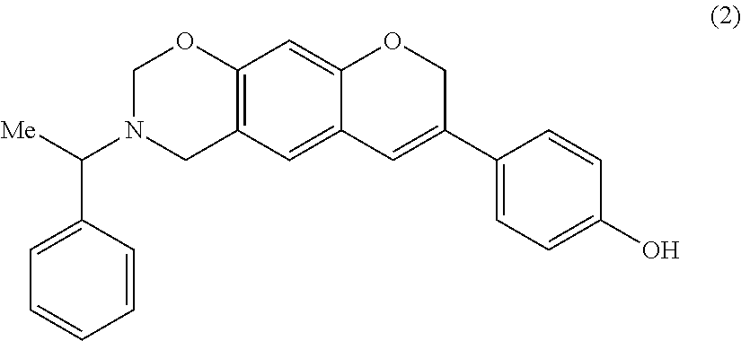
C1=CC(C(N2CC3=C(OC2)C=C2C(=C3)C=C(C3=CC=C(O)C=C3)CO2)[Me])=CC=C1
